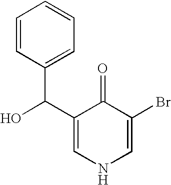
C1(C(O)C2=CC=CC=C2)=CNC=C(Br)C1=O
